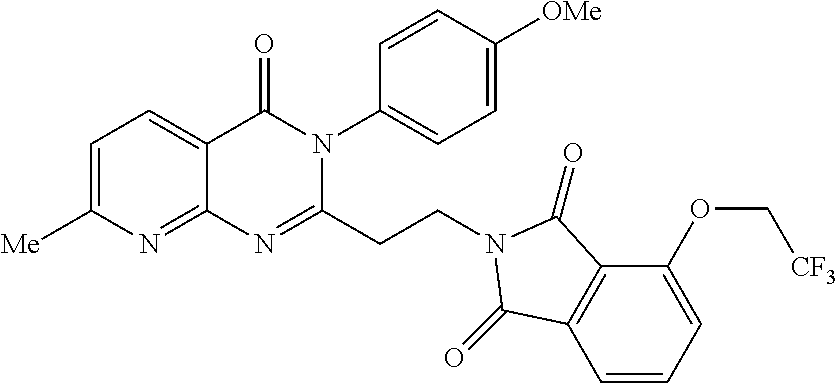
C1=C([Me])N=C2C(=C1)C(=O)N(C1=CC=C([OMe])C=C1)C(CCN1C(=O)C3=C(C=CC=C3OC[CF3])C1=O)=N2
